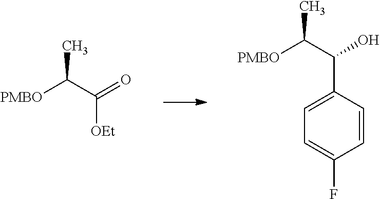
[PMBO]C(C(=O)[OEt])C.C1=C(F)C=CC(C(C([PMBO])C)O)=C1
